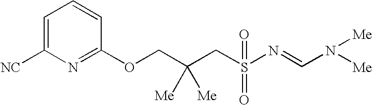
C1=C([NC])N=C(OCC(CS(N=CN([Me])[Me])(=O)=O)([Me])[Me])C=C1
